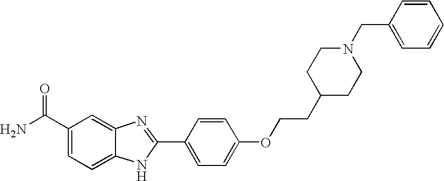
C12=CC(C(=O)N)=CC=C1NC(C1=CC=C(OCCC3CCN(CC4=CC=CC=C4)CC3)C=C1)=N2
